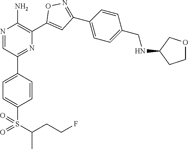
N1=CC(C2=CC=C(S(=O)(C(C)CCF)=O)C=C2)=NC(C2=CC(C3=CC=C(CNC4CCOC4)C=C3)=NO2)=C1N
